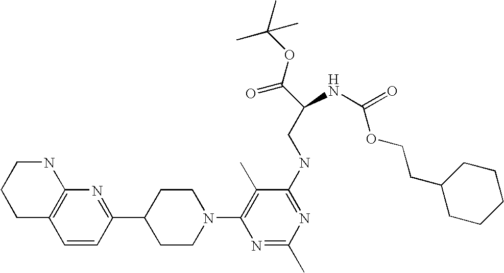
C1=CC(C2CCN(C3=C(C)C(NCC(C(=O)OC(C)(C)C)NC(OCCC4CCCCC4)=O)=NC(C)=N3)CC2)=NC2=C1CCCN2
